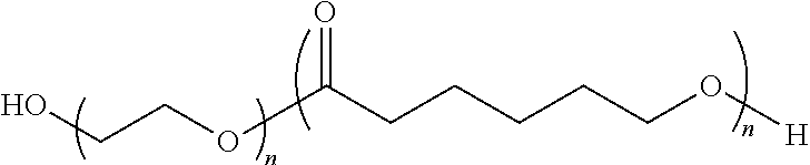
OCCOC(CCCCCO[H])=O
